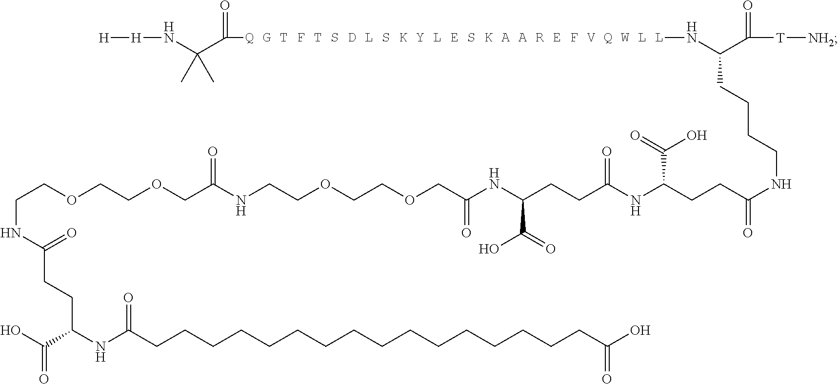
OC(C(NC(CCCCCCCCCCCCCCCCC(O)=O)=O)CCC(NCCOCCOCC(NCCOCCOCC(NC(CCC(NC(CCC(NCCCCC(N[Q G T F T S D L S K Y L E S K A A R E F V Q W L L]C(=O)C(N[H][H])(C)C)C([T][NH2])=O)=O)C(=O)O)=O)C(=O)O)=O)=O)=O)=O
